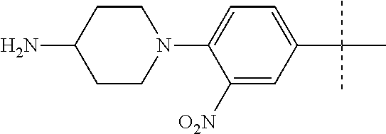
C1(C(C)(C)C)=CC=C(N2CCC(N)CC2)C([O2N])=C1
